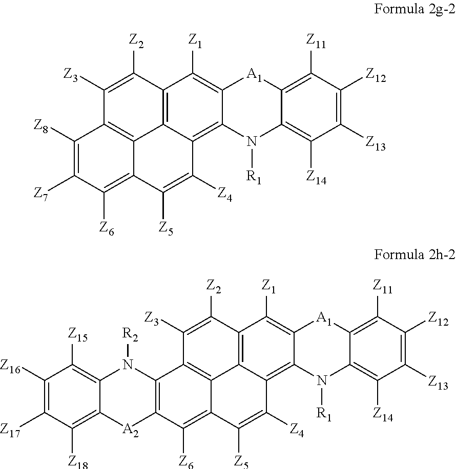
C12=C3C(=C4C(=C1[Z1])[A1]C1=C([Z11])C([Z12])=C([Z13])C([Z14])=C1N4[R1])C([Z4])=C([Z5])C1=C([Z6])C([Z7])=C([Z8])C(=C31)C([Z3])=C2[Z2].C12=C3C(=C4C(=C1[Z1])[A1]C1=C([Z11])C([Z12])=C([Z13])C([Z14])=C1N4[R1])C([Z4])=C([Z5])C1=C([Z6])C4=C(C(=C31)C([Z3])=C2[Z2])N([R2])C1=C([Z15])C([Z16])=C([Z17])C([Z18])=C1[A2]4
